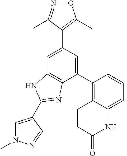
O1N=C(C)C(C2=CC3=C(C(C4=C5C(=CC=C4)NC(=O)CC5)=C2)N=C(C2=CN(C)N=C2)N3)=C1C
